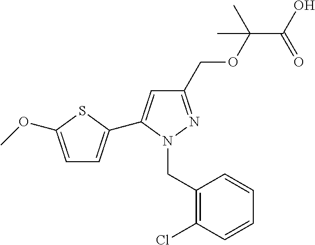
C1(COC(C(=O)O)(C)C)=NN(CC2=C(Cl)C=CC=C2)C(C2=CC=C(OC)S2)=C1
